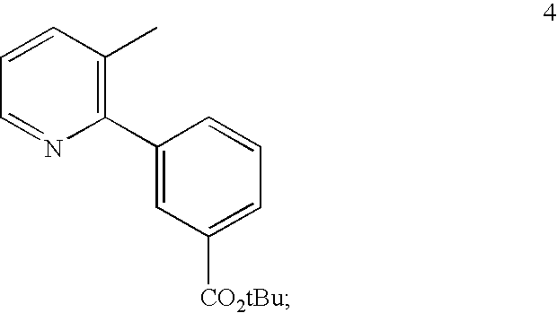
C1(C2=CC([CO2tBu])=CC=C2)=C(C)C=CC=N1
